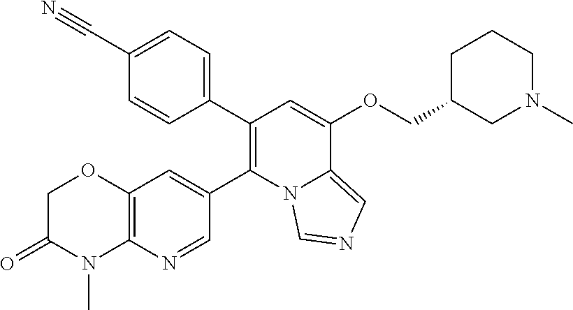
C12=C(C=C(C3=C(C4=CC=C(C#N)C=C4)C=C(OCC4CCCN(C)C4)C4=CN=CN34)C=N1)OCC(=O)N2C
